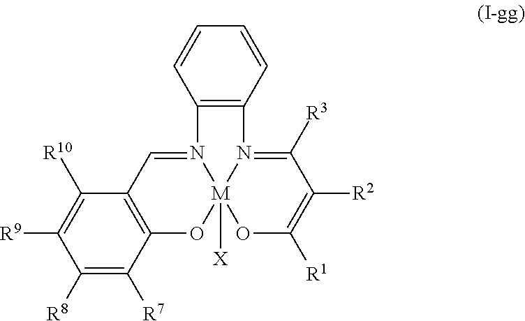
C1([R8])=C([R7])C2=C(C([R10])=C1[R9])C=N1[M]3([X])(O2)OC([R1])=C([R2])C([R3])=N3C2=C1C=CC=C2
